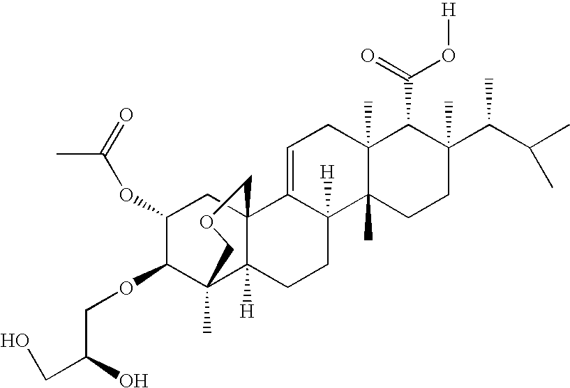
C1=C2C([H])(C3(C)C(C)(C1)C(C(=O)O[H])C(C(C(C)C)C)(C)CC3)CCC1([H])C3(C)C(OCC(CO)O)C(OC(C)=O)CC21COC3
